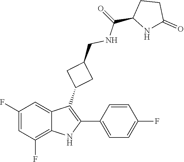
C1(CNC(=O)C2CCC(=O)N2)CC(C2=C(C3=CC=C(F)C=C3)NC3=C(F)C=C(F)C=C23)C1
